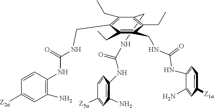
C1(N)=C(NC(NCC2=C(CC)C(CNC(NC3=CC=C([Z1a])C=C3N)=O)=C(CC)C(CNC(NC3=C(N)C=C([Z2a])C=C3)=O)=C2CC)=O)C=CC([Z5a])=C1
